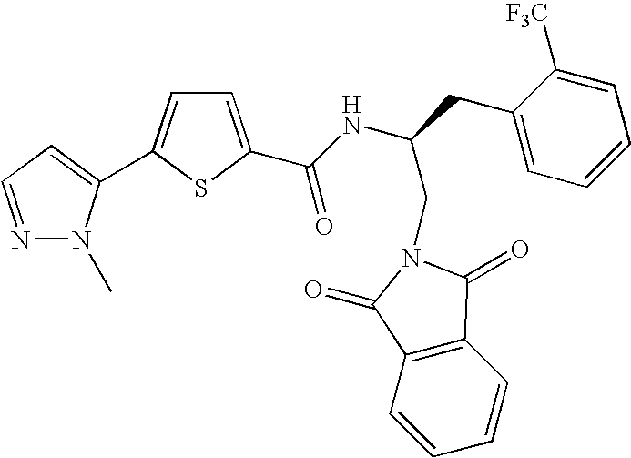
C1=C(C(NC(CC2=CC=CC=C2[F3C])CN2C(=O)C3=C(C=CC=C3)C2=O)=O)SC(C2=CC=NN2C)=C1
